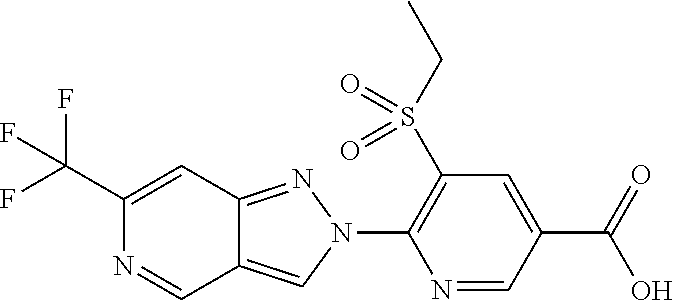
C1(C(F)(F)F)=CC2=NN(C3=C(S(CC)(=O)=O)C=C(C(O)=O)C=N3)C=C2C=N1
